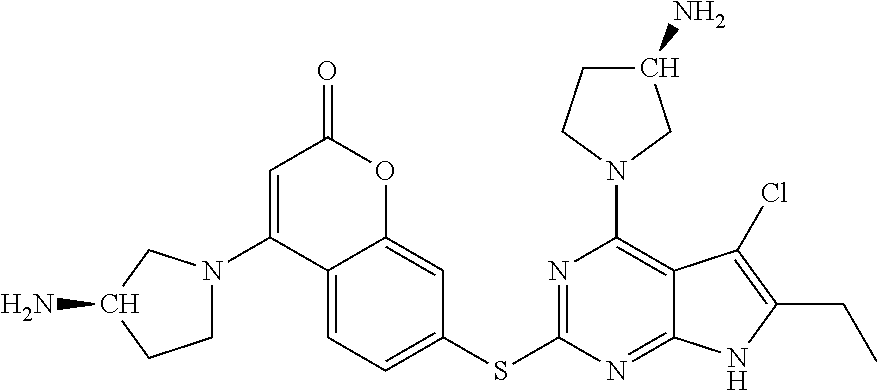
C12=CC=C(SC3=NC(N4CC(N)CC4)=C4C(=N3)NC(CC)=C4Cl)C=C1OC(=O)C=C2N1CCC(N)C1
